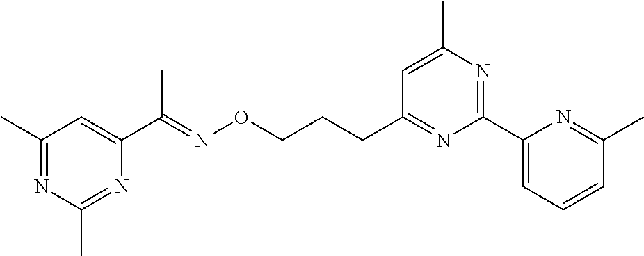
C1(C)=NC(C)=NC(C(=NOCCCC2=NC(C3=CC=CC(C)=N3)=NC(C)=C2)C)=C1
